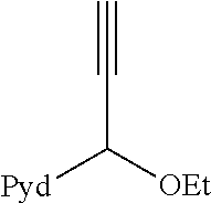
C#CC([Pyd])[OEt]
